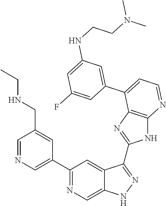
C1=NC=C(C2=NC=C3C(=C2)C(C2=NC4=C(N2)N=CC=C4C2=CC(NCCN(C)C)=CC(F)=C2)=NN3)C=C1CNCC
